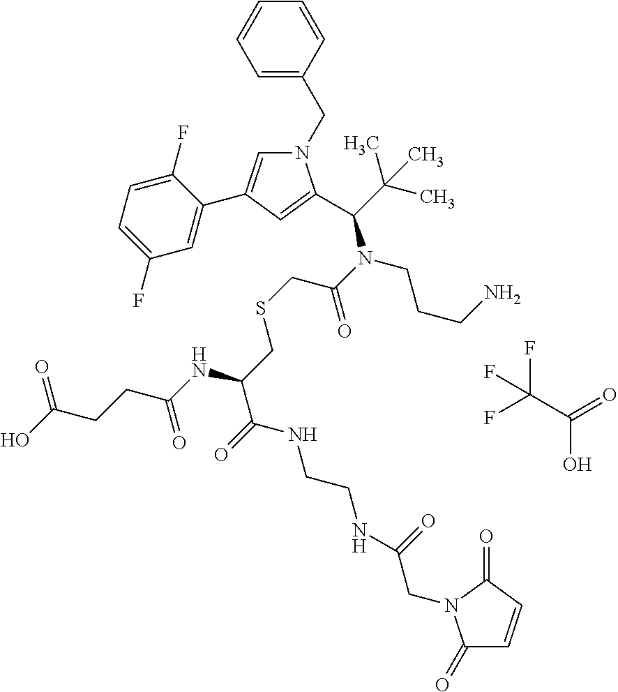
C(O)(=O)C(F)(F)F.C1=CC(CN2C=C(C3=CC(F)=CC=C3F)C=C2C(N(C(CSCC(C(=O)NCCNC(CN2C(=O)C=CC2=O)=O)NC(CCC(O)=O)=O)=O)CCCN)C(C)(C)C)=CC=C1
